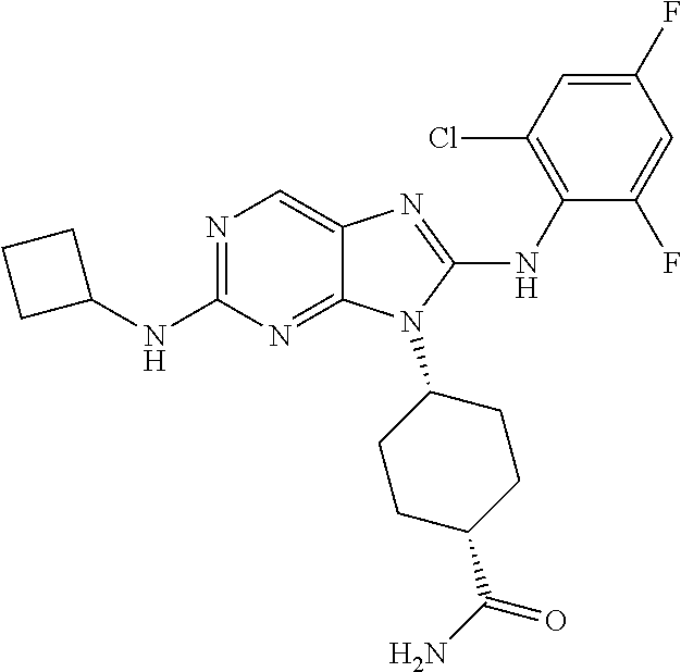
N1=C(NC2CCC2)N=C2C(=C1)N=C(NC1=C(Cl)C=C(F)C=C1F)N2C1CCC(C(N)=O)CC1
